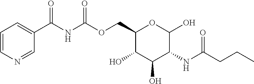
OC1C(COC(NC(C2=CC=CN=C2)=O)=O)OC(O)C(NC(=O)CCC)C1O
